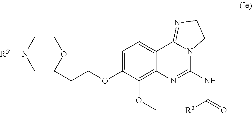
C1=C(OCCC2OCCN([R5])C2)C(OC)=C2C(=C1)C1=NCCN1C(NC(=O)[R2])=N2
